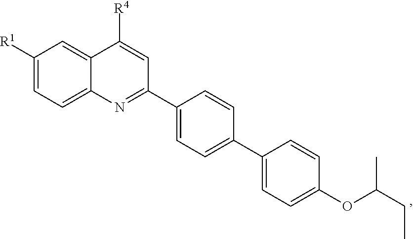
C1=CC(OC(CC)C)=CC=C1C1=CC=C(C2=NC3=CC=C([R1])C=C3C([R4])=C2)C=C1
